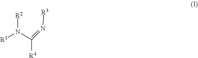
[R2]N(C([R4])=N[R3])[R1]
